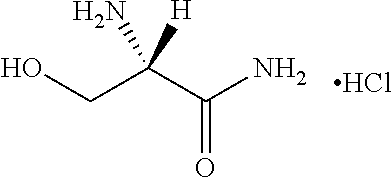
OCC(C(N)=O)([H])N.Cl
